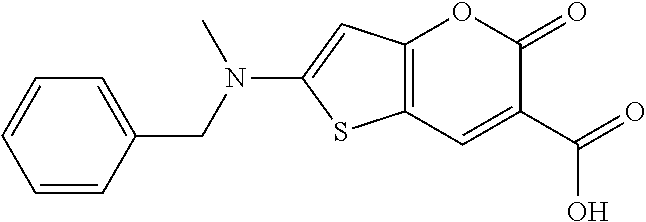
C12=C(C=C(C(O)=O)C(=O)O1)SC(N(CC1=CC=CC=C1)C)=C2
